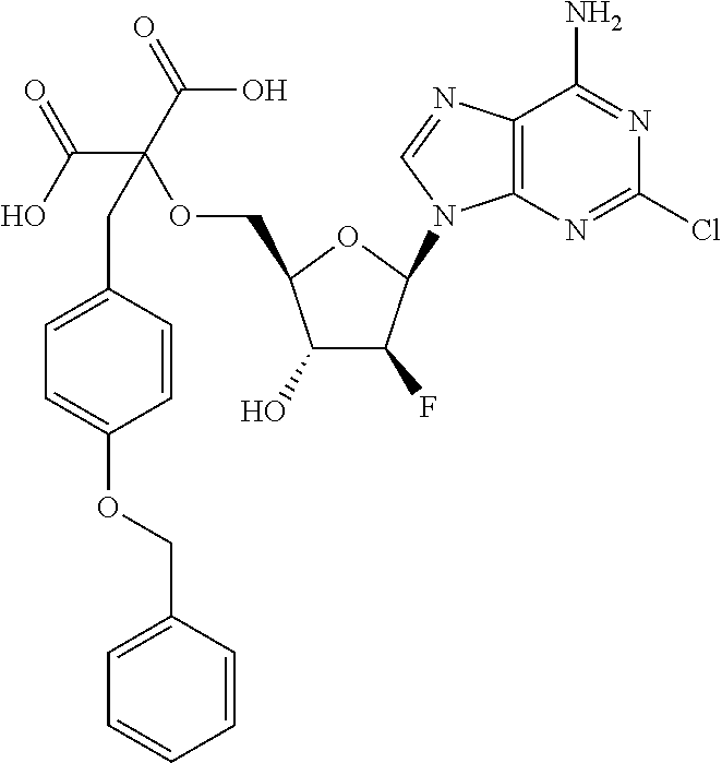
C12=C(N=CN1C1C(F)C(O)C(COC(C(O)=O)(C(=O)O)CC3=CC=C(OCC4=CC=CC=C4)C=C3)O1)C(N)=NC(Cl)=N2
